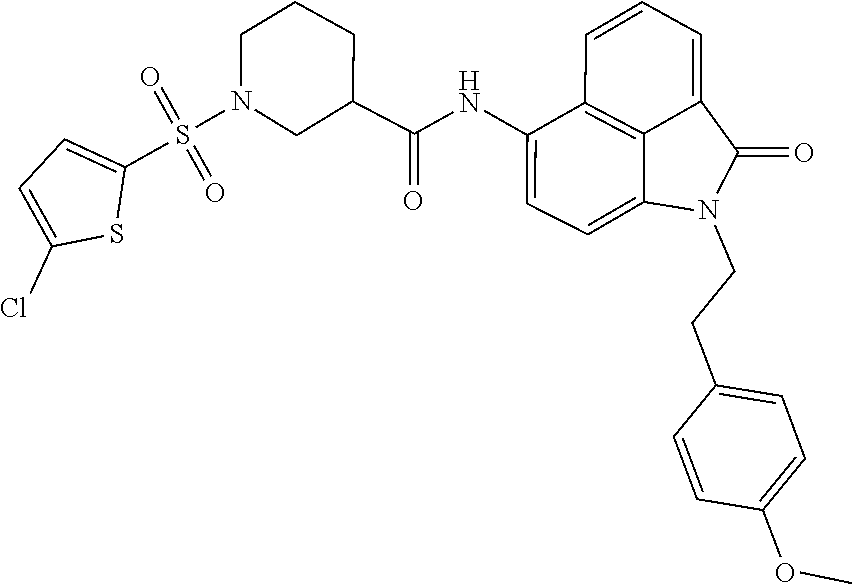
C1(C(NC2=CC=C3C4=C2C=CC=C4C(=O)N3CCC2=CC=C(OC)C=C2)=O)CN(S(=O)(=O)C2=CC=C(Cl)S2)CCC1
